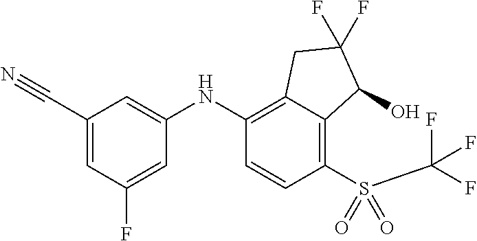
C1(NC2=CC(C#N)=CC(F)=C2)=C2C(=C(S(C(F)(F)F)(=O)=O)C=C1)C(O)C(F)(F)C2
